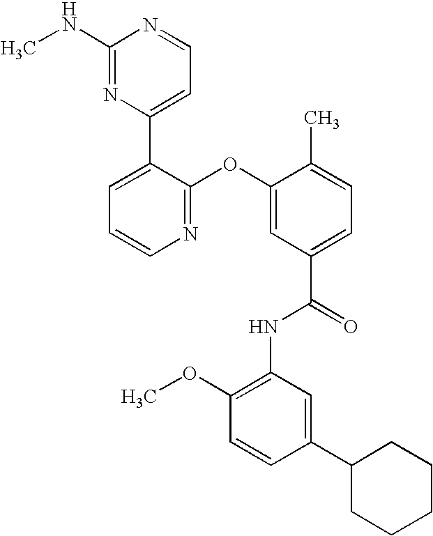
N1=C(OC2=CC(C(=O)NC3=C(OC)C=CC(C4CCCCC4)=C3)=CC=C2C)C(C2=CC=NC(NC)=N2)=CC=C1
